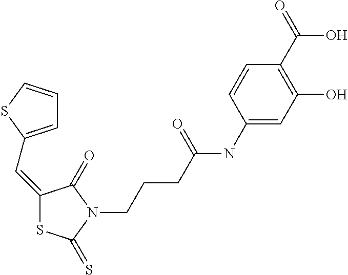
C1=C(C=C2SC(=S)N(CCCC(=O)NC3=CC(O)=C(C(O)=O)C=C3)C2=O)SC=C1
